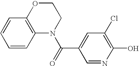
C1=CC2=C(C=C1)OCCN2C(=O)C1=CC(Cl)=C(O)N=C1
